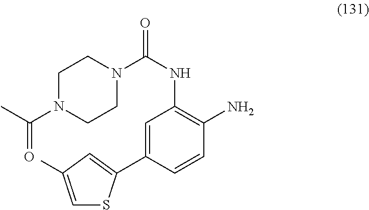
C1=C(C)C=C(C2=CC(NC(=O)N3CCN(C(=O)C)CC3)=C(N)C=C2)S1
